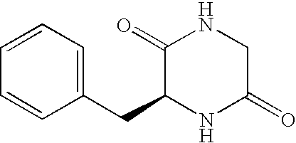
N1C(=O)C(CC2=CC=CC=C2)NC(=O)C1
